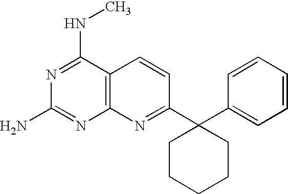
N1=C(NC)C2=C(N=C1N)N=C(C1(C3=CC=CC=C3)CCCCC1)C=C2
